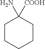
C1CCCCC1([COOH])N
